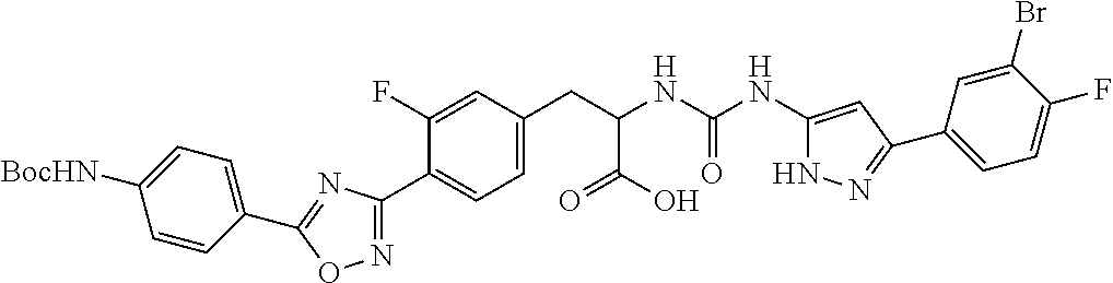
C1=C(F)C(C2=NOC(C3=CC=C([BocHN])C=C3)=N2)=CC=C1CC(C(=O)O)NC(=O)NC1=CC(C2=CC=C(F)C(Br)=C2)=NN1
